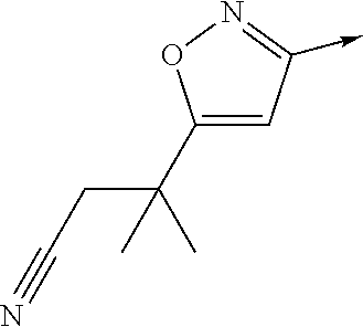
C1(C(CC#N)(C)C)=CC(->C)=NO1
